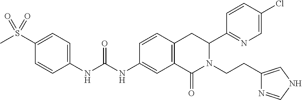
C1(S(C)(=O)=O)=CC=C(NC(NC2=CC3=C(C=C2)CC(C2=NC=C(Cl)C=C2)N(CCC2=CNC=N2)C3=O)=O)C=C1
